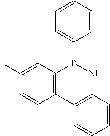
C12=C(C=C(I)C=C1)P(C1=CC=CC=C1)NC1=C2C=CC=C1
